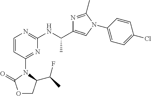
N1=C(C)N(C2=CC=C(Cl)C=C2)C=C1C(NC1=NC=CC(N2C(C(C)F)COC2=O)=N1)C
